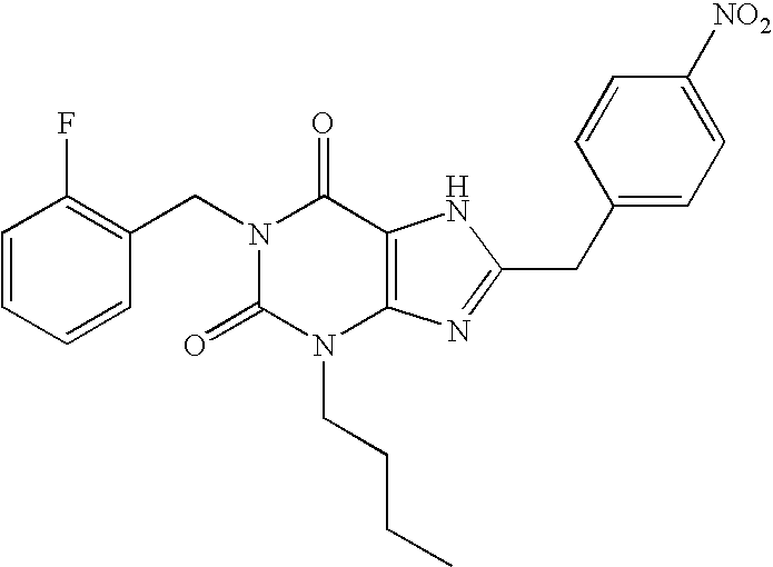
N1(CC2=C(F)C=CC=C2)C(=O)N(CCCC)C2=C(C1=O)NC(CC1=CC=C([NO2])C=C1)=N2
